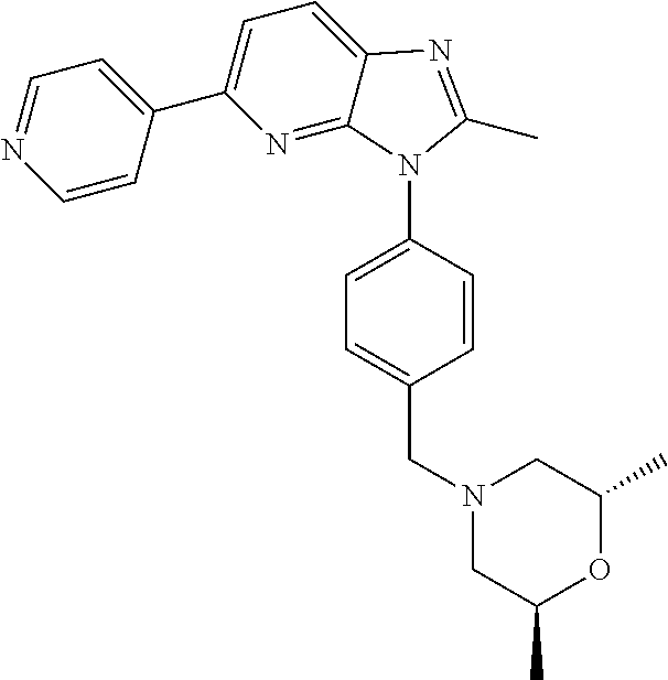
C1=C2C(=NC(C3=CC=NC=C3)=C1)N(C1=CC=C(CN3CC(C)OC(C)C3)C=C1)C(C)=N2
